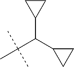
C(C(C1CC1)C1CC1)(C)(C)C
